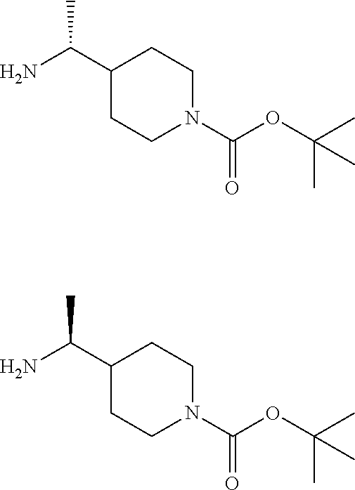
C1(C(N)C)CCN(C(=O)OC(C)(C)C)CC1.C1(C(N)C)CCN(C(=O)OC(C)(C)C)CC1
